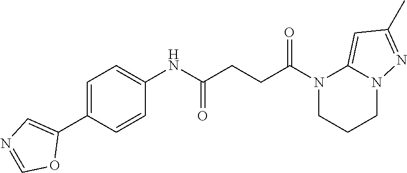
N1(C(=O)CCC(=O)NC2=CC=C(C3=CN=CO3)C=C2)CCCN2C1=CC(C)=N2
